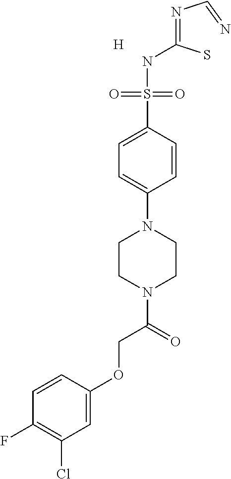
C1=C(OCC(N2CCN(C3=CC=C(S(NC(=NC=N)S)(=O)=O)C=C3)CC2)=O)C=CC(F)=C1Cl.[H]
